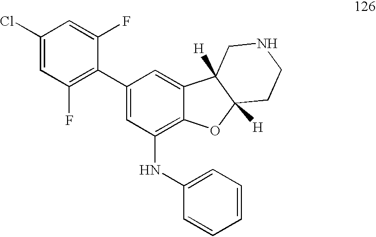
C1(Cl)=CC(F)=C(C2=CC(NC3=CC=CC=C3)=C3C(=C2)C2([H])C([H])(O3)CCNC2)C(F)=C1
